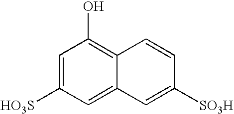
C1=C([HO3S])C=C2C(=C1O)C=CC([SO3H])=C2
